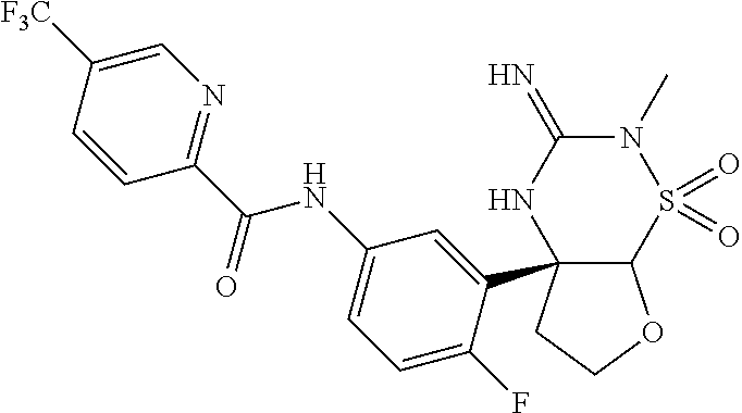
C12C(C3=CC(NC(C4=NC=C([F3C])C=C4)=O)=CC=C3F)(CCO1)NC(=N)N(C)S2(=O)=O
